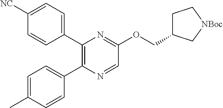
C1=NC(C2=CC=C(C)C=C2)=C(C2=CC=C([NC])C=C2)N=C1OCC1CC[NBoc]C1
